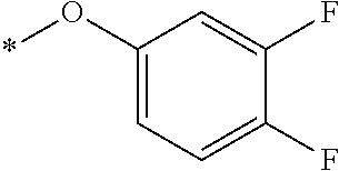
C1(F)=CC=C(O*)C=C1F
